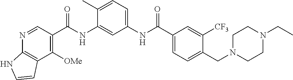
C1([OMe])=C(C(NC2=CC(NC(C3=CC=C(CN4CCN(CC)CC4)C([CF3])=C3)=O)=CC=C2C)=O)C=NC2=C1C=CN2
